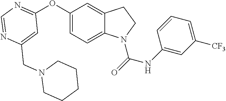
C1=C(CN2CCCCC2)N=CN=C1OC1=CC=C2C(=C1)CCN2C(=O)NC1=CC([CF3])=CC=C1
